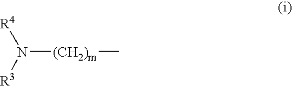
N([(CH2)m]C)([R4])[R3]
